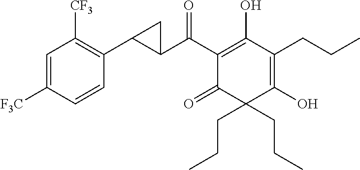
C1(C(C2=C(O)C(CCC)=C(O)C(CCC)(CCC)C2=O)=O)C(C2=C([CF3])C=C([F3C])C=C2)C1
